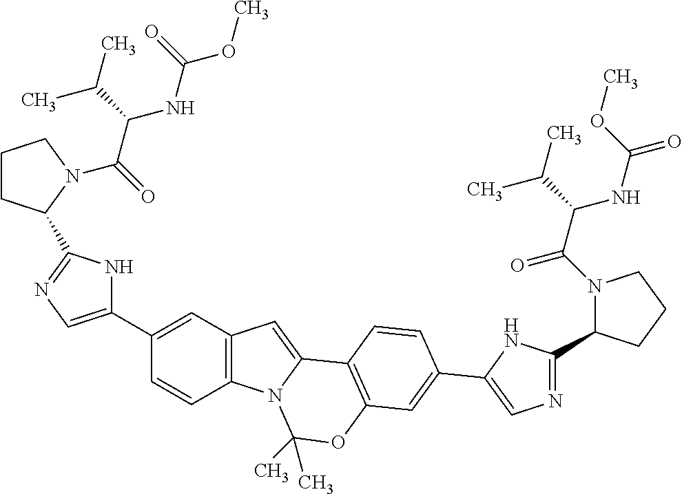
C1(C2=CN=C(C3CCCN3C(=O)C(NC(=O)OC)C(C)C)N2)=CC2=C(C=C1)N1C(=C2)C2=C(OC1(C)C)C=C(C1=CN=C(C3N(C(=O)C(NC(OC)=O)C(C)C)CCC3)N1)C=C2
